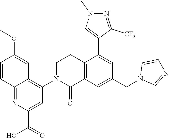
C12=C(C=C(CN3C=NC=C3)C=C1C1=CN(C)N=C1[CF3])C(=O)N(C1=C3C(=NC(C(O)=O)=C1)C=CC(OC)=C3)CC2
